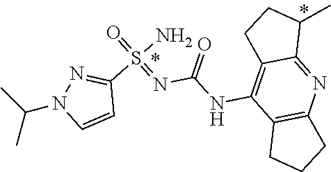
C1(NC(=O)N=S(N)(=O)C2=NN(C(C)C)C=C2)=C2CCC(C)C2=NC2=C1CCC2
